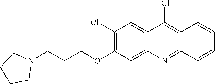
C12=CC(Cl)=C(OCCCN3CCCC3)C=C1N=C1C(=C2Cl)C=CC=C1
